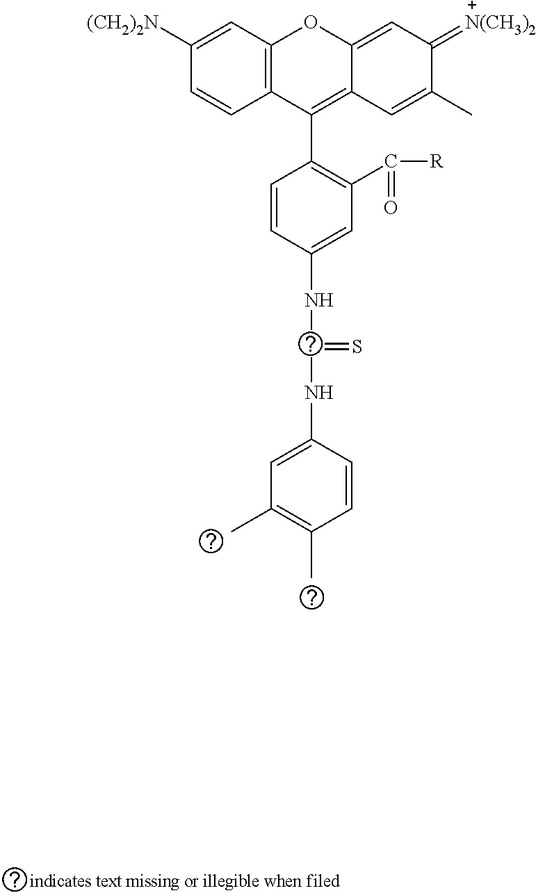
C1([(CH2)2N])=CC2=C(C=C1)C(C1=C(C([R])=O)C=C(NC(=S)NC3=CC(C)=C(C)C=C3)C=C1)=C1C(=CC(=[N(CH3)2])C(C)=C1)O2
